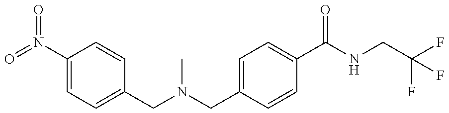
O=N(C1=CC=C(CN(CC2=CC=C(C(NCC(F)(F)F)=O)C=C2)C)C=C1)=O
